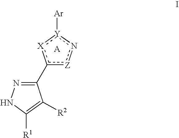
c1(C2=NNC([R1])=C2[R2])[Z]n[Y]([Ar]):[X]1
